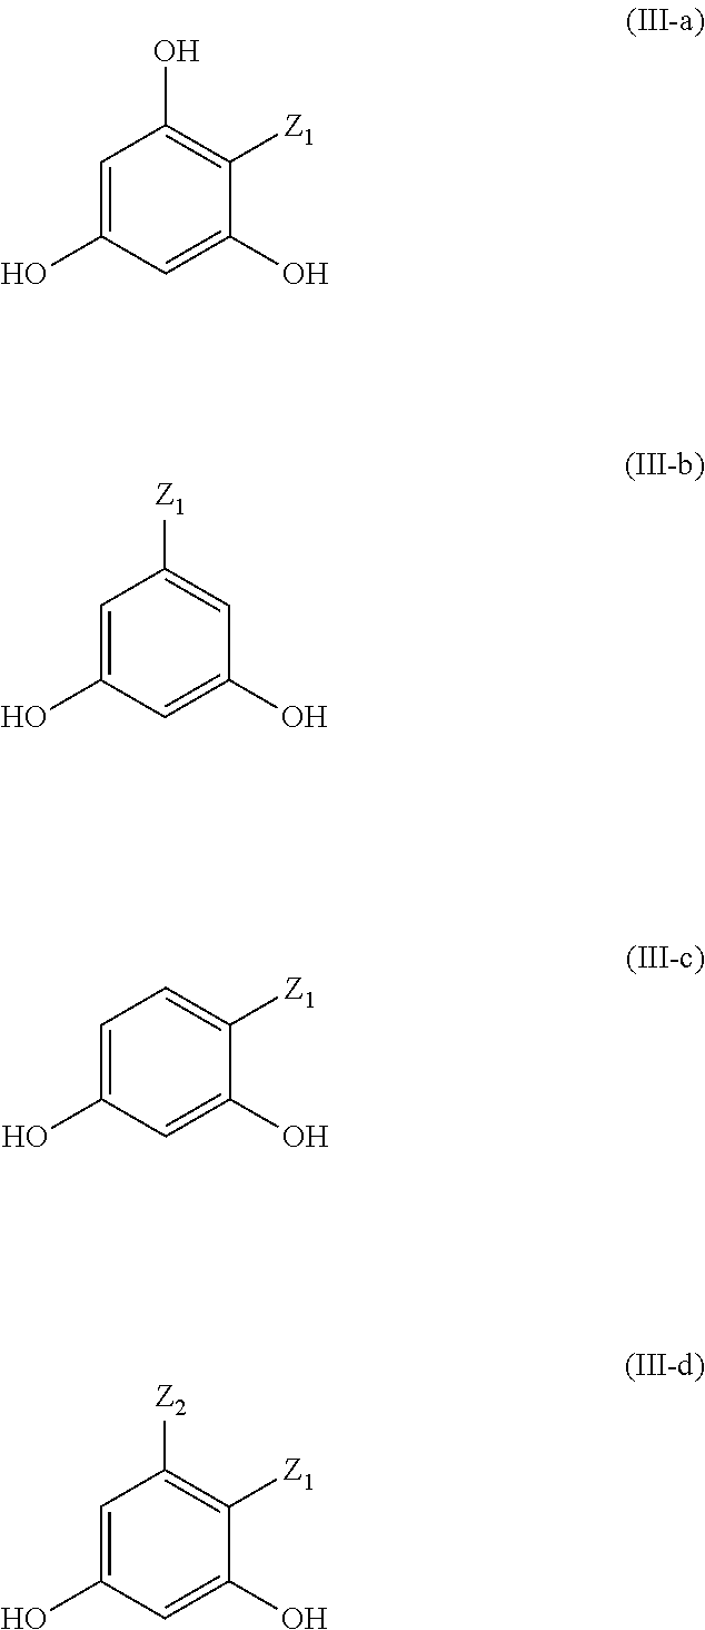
C1=C(O)C=C(O)C([Z1])=C1O.C1=C(O)C=C(O)C=C1[Z1].C1=C(O)C=C(O)C([Z1])=C1.C1=C(O)C=C(O)C([Z1])=C1[Z2]
